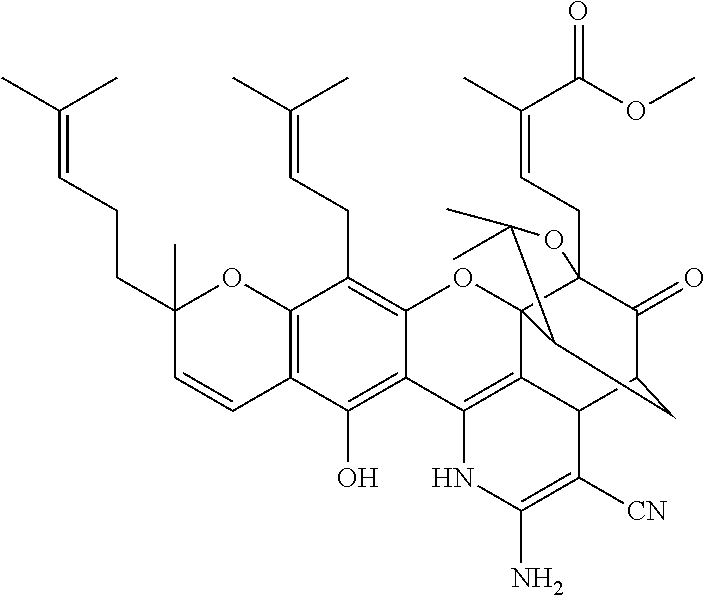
C12=C(C=CC(CCC=C(C)C)(C)O1)C(O)=C1C(=C2CC=C(C)C)OC23C4(CC=C(C)C(OC)=O)C(=O)C(CC2C(C)(C)O4)C2C3=C1NC(N)=C2[CN]
